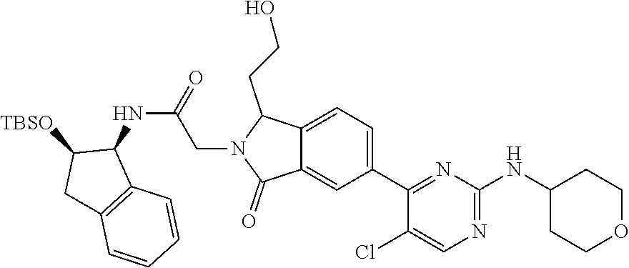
C12=CC(C3=NC(NC4CCOCC4)=NC=C3Cl)=CC=C1C(CCO)N(CC(NC1C3=C(C=CC=C3)CC1[TBSO])=O)C2=O
